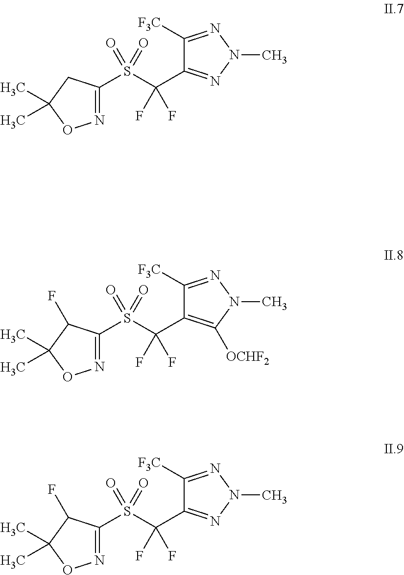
N1=C(S(C(C2=NN(C)N=C2[F3C])(F)F)(=O)=O)CC(C)(C)O1.N1=C(S(C(C2=C([OCHF2])N(C)N=C2[F3C])(F)F)(=O)=O)C(F)C(C)(C)O1.N1=C(S(C(C2=NN(C)N=C2[F3C])(F)F)(=O)=O)C(F)C(C)(C)O1
